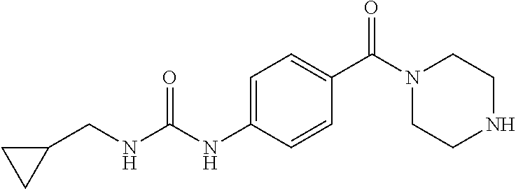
C1=C(NC(NCC2CC2)=O)C=CC(C(N2CCNCC2)=O)=C1
